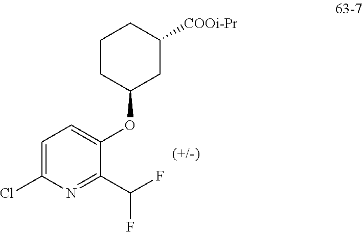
C1(C(F)F)=NC(Cl)=CC=C1OC1CC([COOi-Pr])CCC1
